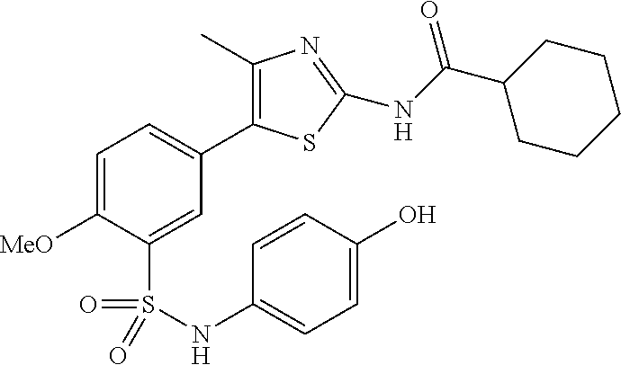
C1=C([MeO])C(S(=O)(=O)NC2=CC=C(O)C=C2)=CC(C2=C(C)N=C(NC(=O)C3CCCCC3)S2)=C1
